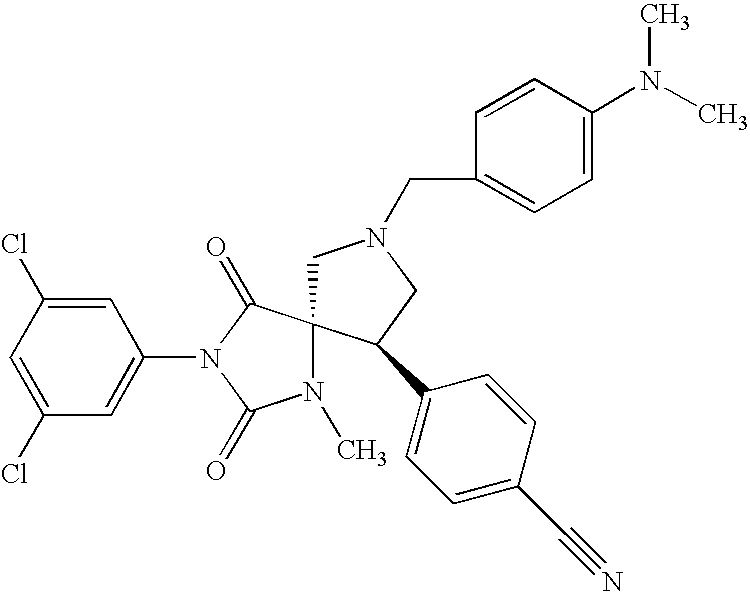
C1(Cl)=CC(Cl)=CC(N2C(=O)N(C)C3(C2=O)CN(CC2=CC=C(N(C)C)C=C2)CC3C2=CC=C(C#N)C=C2)=C1
